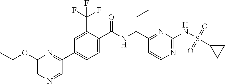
C1(C(NC(C2=CC=C(C3=NC(OCC)=CN=C3)C=C2C(F)(F)F)=O)CC)=NC(NS(=O)(=O)C2CC2)=NC=C1
